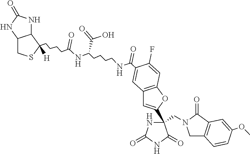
C(C1(C2=CC3=C(O2)C=C(F)C(C(NCCCCC(NC(CCCCC2([H])SCC4C2NC(=O)N4)=O)C(=O)O)=O)=C3)NC(=O)NC1=O)N1CC2=C(C1=O)C=C(OC)C=C2
